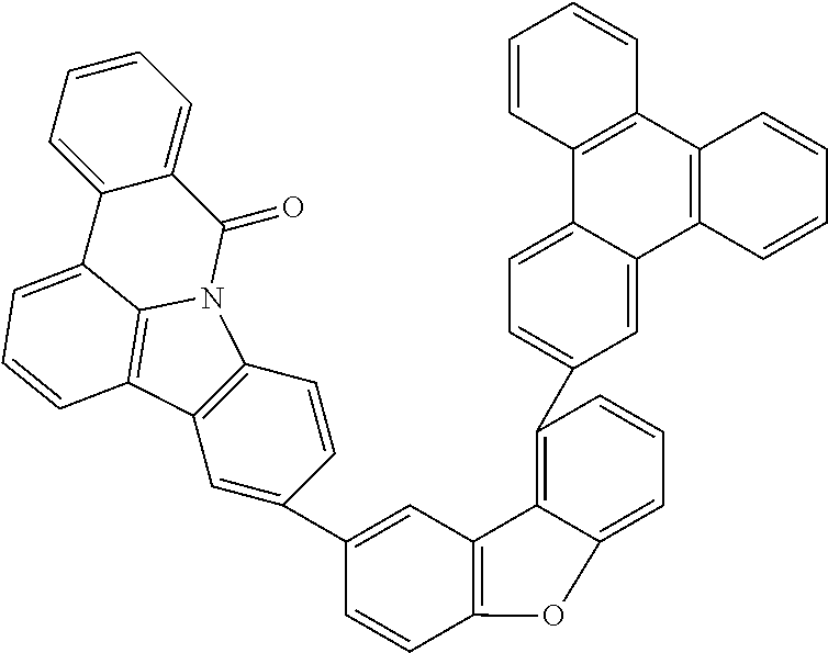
C1=CC2=C(C=C1)C1=CC(C3=C4C(=CC=C3)OC3=C4C=C(C4=CC5=C(C=C4)N4C6=C5C=CC=C6C5=CC=CC=C5C4=O)C=C3)=CC=C1C1=C2C=CC=C1
